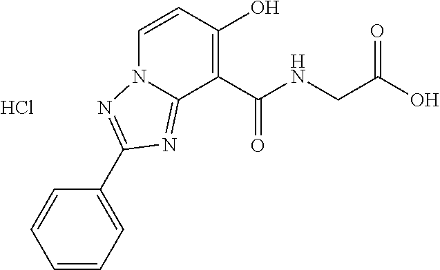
Cl.C1=CC(O)=C(C(NCC(O)=O)=O)C2=NC(C3=CC=CC=C3)=NN12
